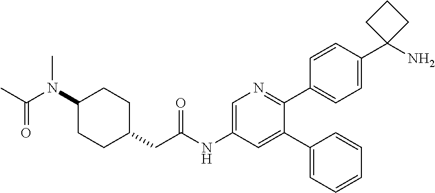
C1(N(C(C)=O)C)CCC(CC(NC2=CN=C(C3=CC=C(C4(N)CCC4)C=C3)C(C3=CC=CC=C3)=C2)=O)CC1
